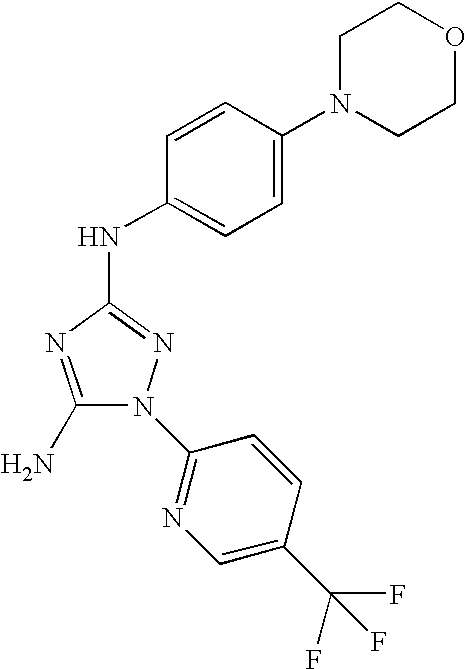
C1(N)=NC(NC2=CC=C(N3CCOCC3)C=C2)=NN1C1=NC=C(C(F)(F)F)C=C1
